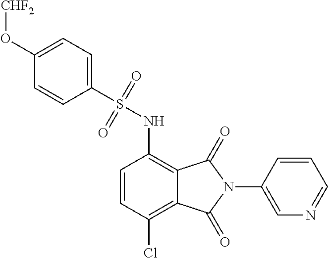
C1(N2C(=O)C3=C(NS(=O)(=O)C4=CC=C(O[CHF2])C=C4)C=CC(Cl)=C3C2=O)=CN=CC=C1
